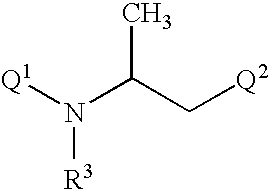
[Q1]N(C(C[Q2])C)[R3]
